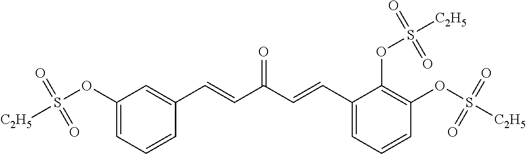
C1(OS([C2H5])(=O)=O)=CC=CC(C=CC(C=CC2=CC=CC(OS([C2H5])(=O)=O)=C2OS([C2H5])(=O)=O)=O)=C1
